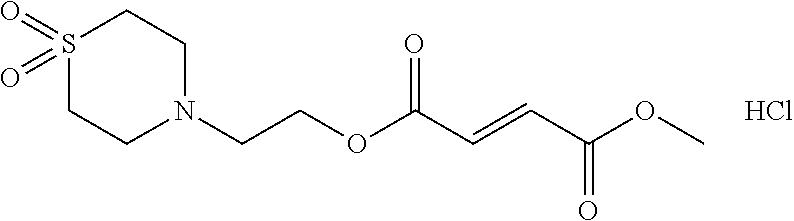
N1(CCOC(C=CC(OC)=O)=O)CCS(=O)(=O)CC1.Cl
